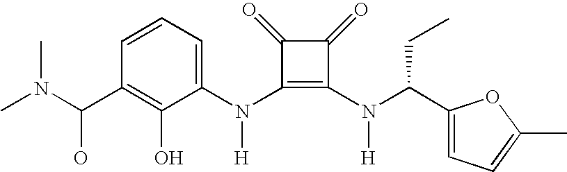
CN(C(C1=C(O)C(N(C2=C(N(C(C3=CC=C(C)O3)CC)[H])C(=O)C2=O)[H])=CC=C1)O)C
